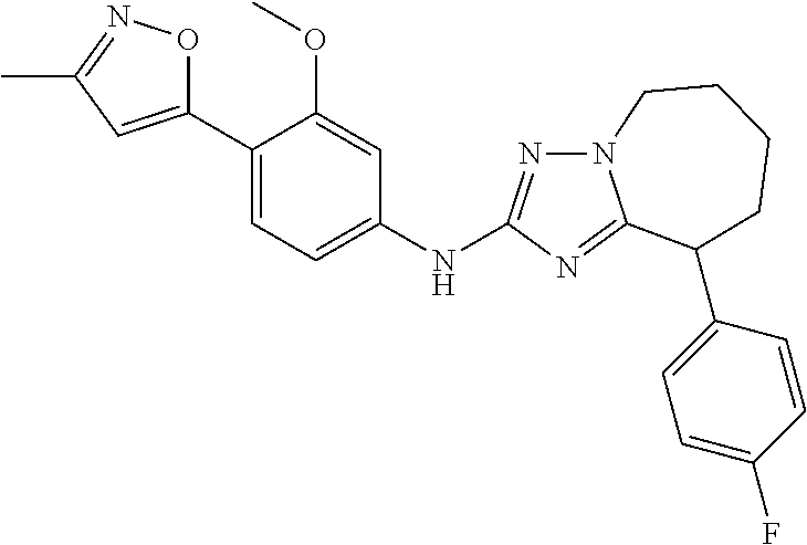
C1(C2=CC(C)=NO2)=CC=C(NC2=NN3C(=N2)C(C2=CC=C(F)C=C2)CCCC3)C=C1OC
